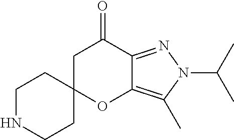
C1NCCC2(C1)OC1=C(C)N(C(C)C)N=C1C(=O)C2
